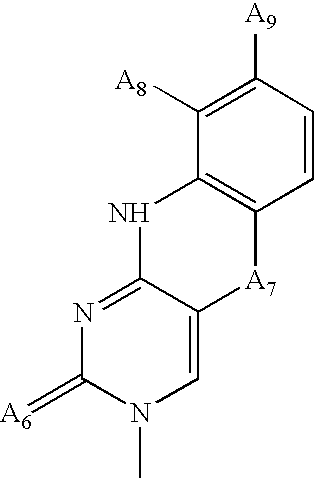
C1=CC([A9])=C([A8])C2=C1[A7]C1=CN(C)C(=[A6])N=C1N2
